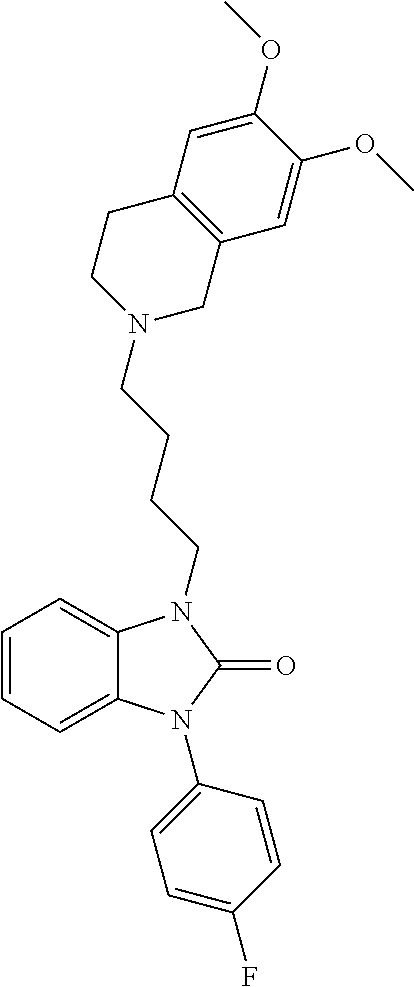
C1=CC=C2C(=C1)N(CCCCN1CC3=C(CC1)C=C(OC)C(OC)=C3)C(=O)N2C1=CC=C(F)C=C1
